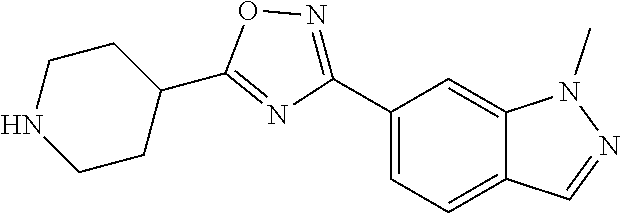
C1CNCCC1C1=NC(C2=CC=C3C(=C2)N(C)N=C3)=NO1
